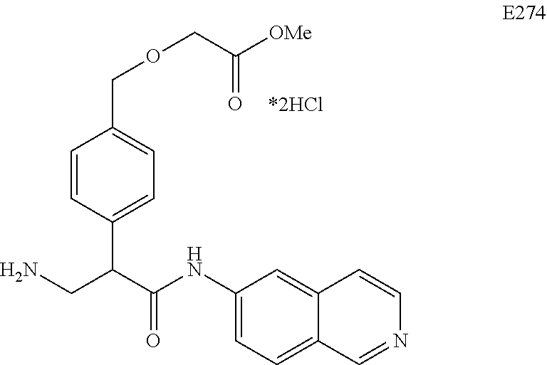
C1=CC(C(C(NC2=CC=C3C(=C2)C=CN=C3)=O)CN)=CC=C1COCC([OMe])=O
